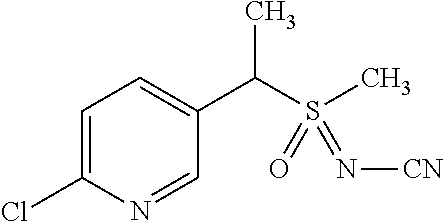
C1=NC(Cl)=CC=C1C(S(C)(=O)=N[CN])C
